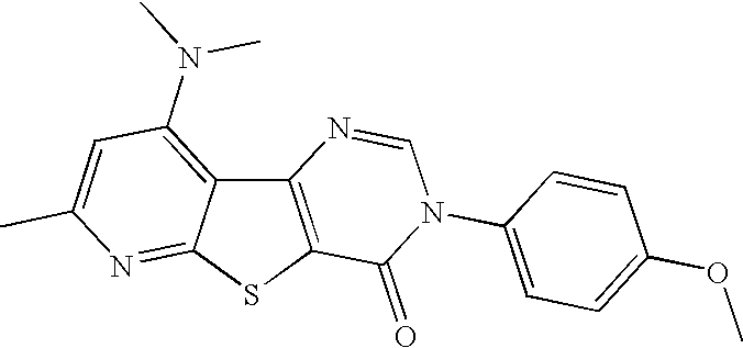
C12=C(SC3=NC(C)=CC(N(C)C)=C13)C(=O)N(C1=CC=C(OC)C=C1)C=N2
